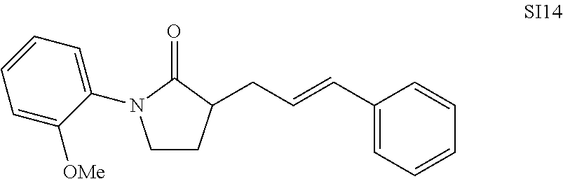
C1=CC=C(N2CCC(CC=CC3=CC=CC=C3)C2=O)C([OMe])=C1
